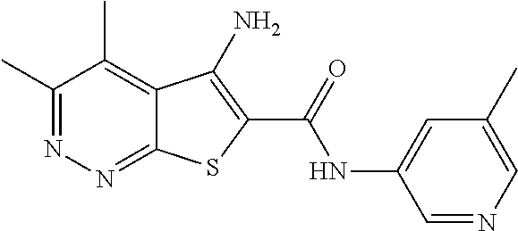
C1(C)=NN=C2C(=C1C)C(N)=C(C(=O)NC1=CC(C)=CN=C1)S2
